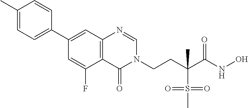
C1=NC2=C(C(F)=CC(C3=CC=C(C)C=C3)=C2)C(=O)N1CCC(S(C)(=O)=O)(C)C(=O)NO
